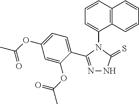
N1=C(C2=CC=C(OC(=O)C)C=C2OC(=O)C)N(C2=CC=CC3=C2C=CC=C3)C(=S)N1
